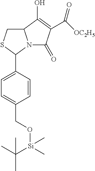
C12CSC(C3=CC=C(CO[Si](C)(C(C)(C)C)C)C=C3)N1C(=O)C(C(=O)[OC2H5])=C2O
